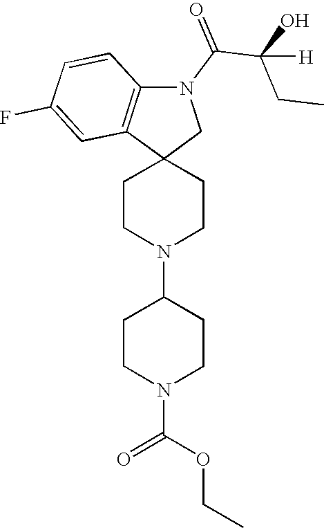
C12(CN(C(C(O)(CC)[H])=O)C3=C1C=C(F)C=C3)CCN(C1CCN(C(OCC)=O)CC1)CC2
